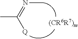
CC(=NC)[Q]
